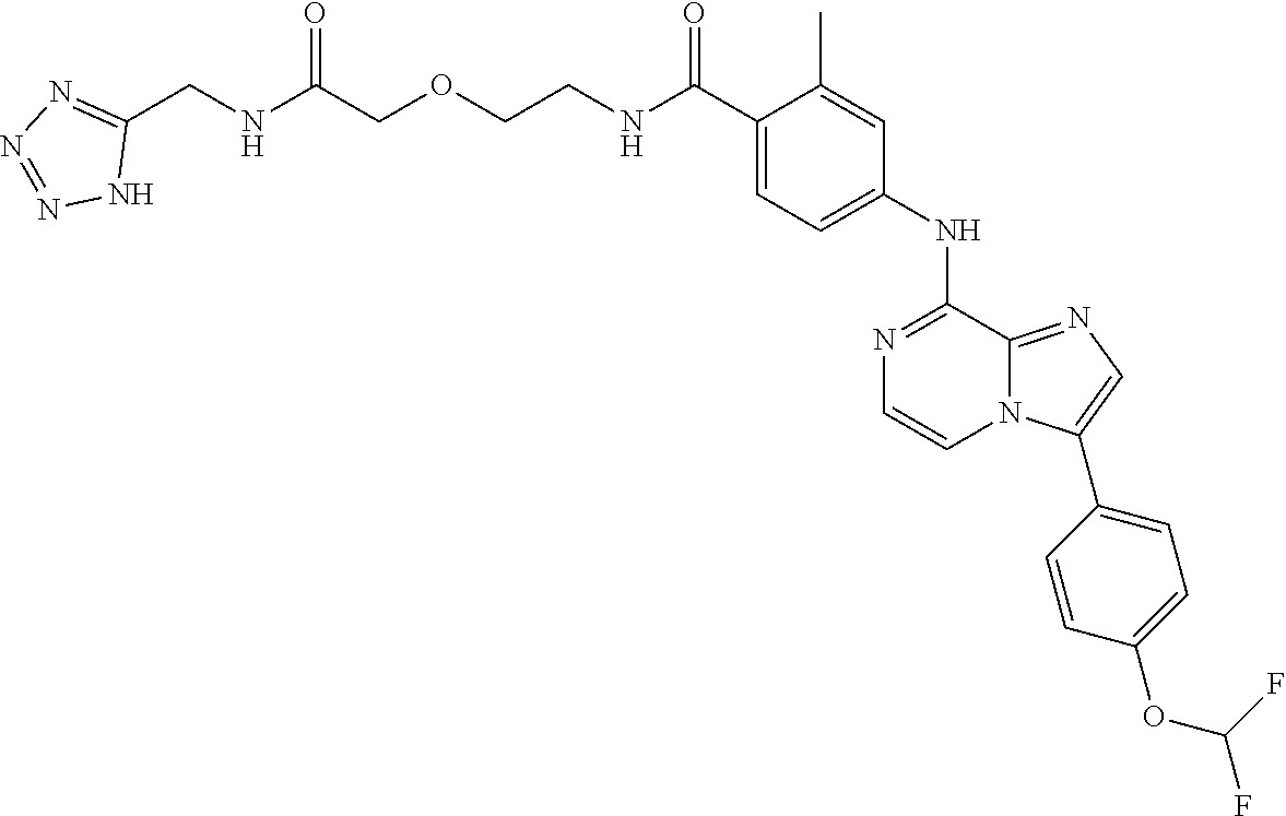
C(C1=CC=C(NC2=NC=CN3C2=NC=C3C2=CC=C(OC(F)F)C=C2)C=C1C)(=O)NCCOCC(NCC1=NN=NN1)=O
